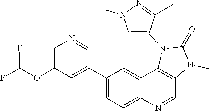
O(C1=CN=CC(C2=CC=C3C(=C2)C2=C(C=N3)N(C)C(=O)N2C2=CN(C)N=C2C)=C1)C(F)F
